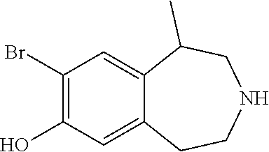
C1(Br)=C(O)C=C2C(=C1)C(C)CNCC2
